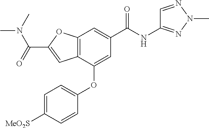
C12=C(C(OC3=CC=C([MeO2S])C=C3)=CC(C(NC3=NN(C)N=C3)=O)=C1)C=C(C(N(C)C)=O)O2
